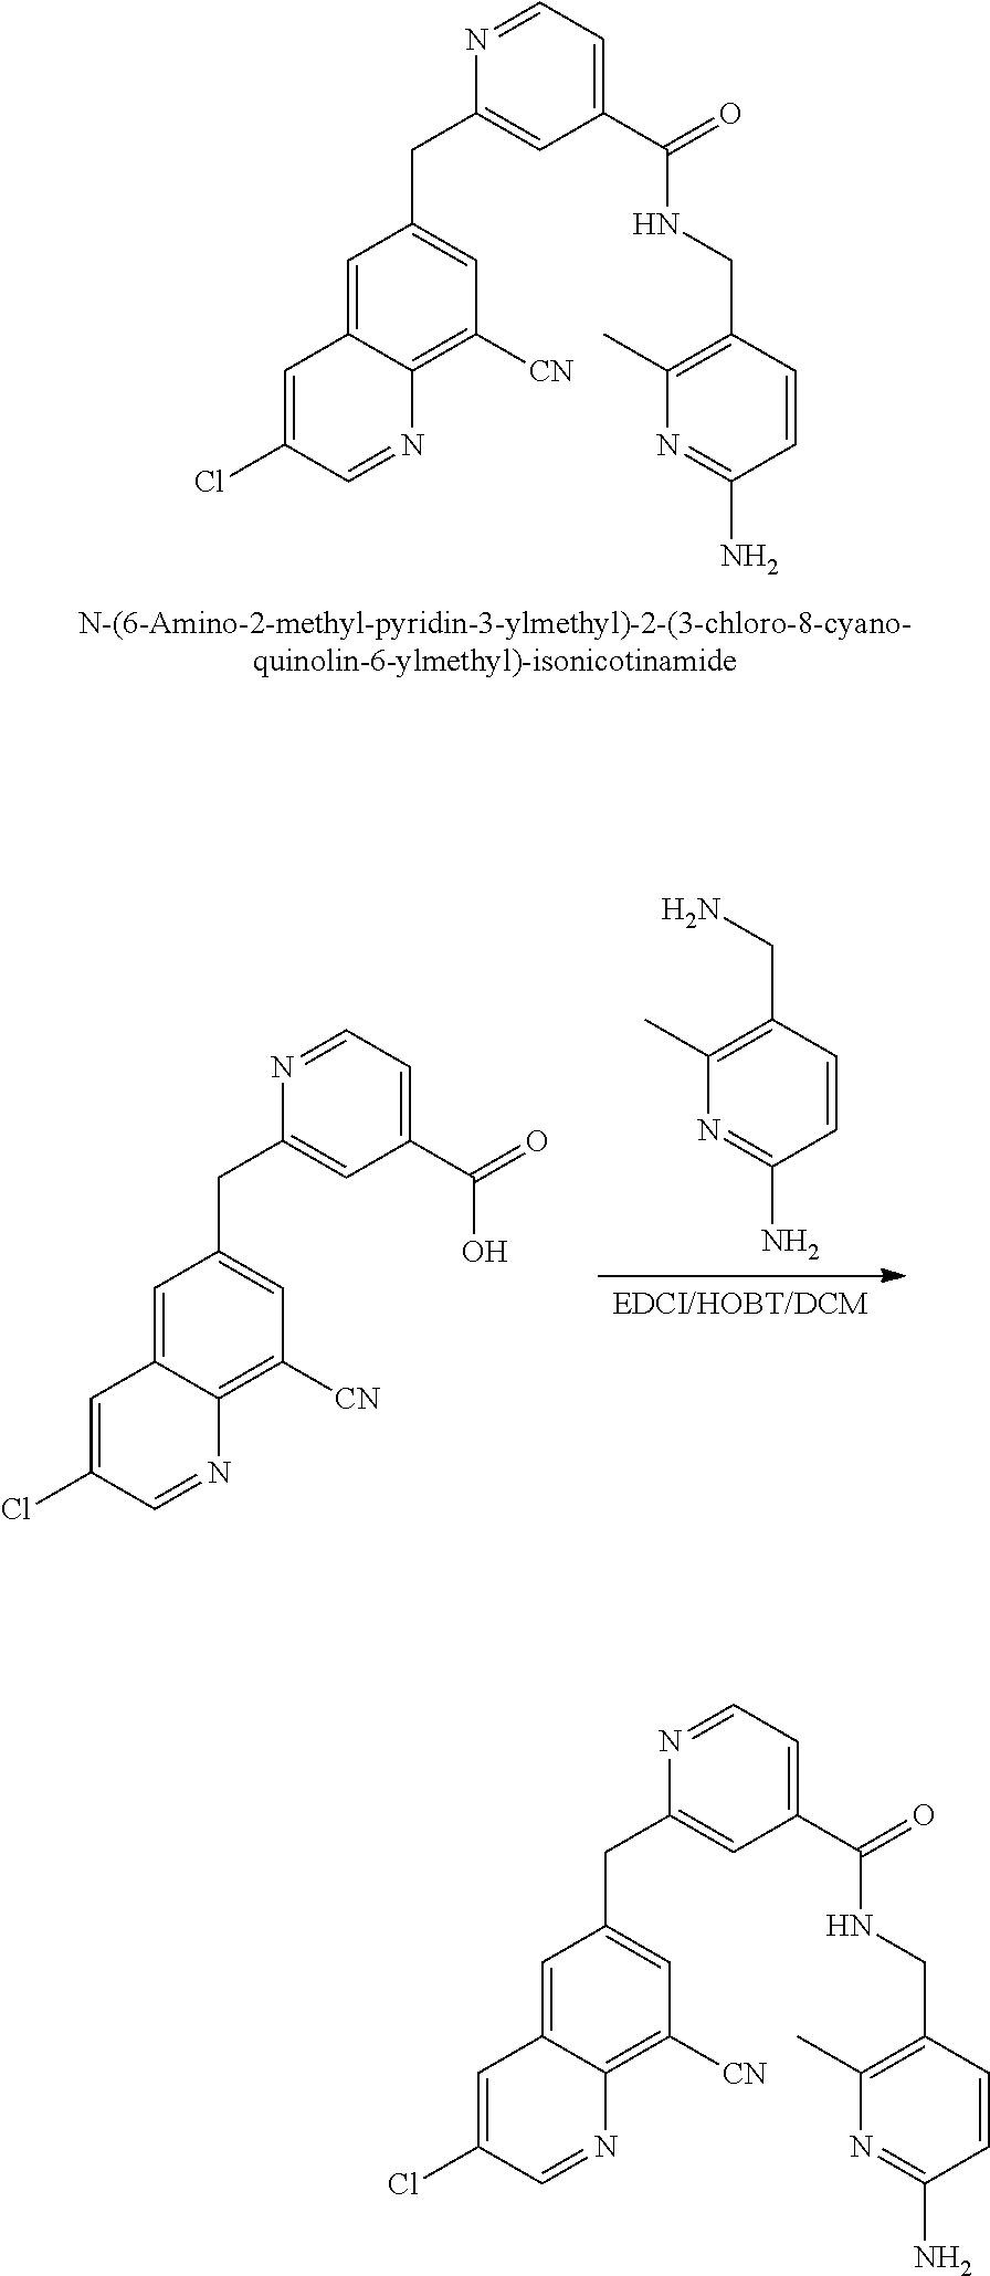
C1=C2C(=C([CN])C=C1CC1=CC(C(=O)NCC3=C(C)N=C(N)C=C3)=CC=N1)N=CC(Cl)=C2.[EDCI/HOBT/DCM].NCC1=C(C)N=C(N)C=C1.C1=C2C(=C([CN])C=C1CC1=CC(C(=O)O)=CC=N1)N=CC(Cl)=C2.C1=C2C(=C([CN])C=C1CC1=CC(C(=O)NCC3=C(C)N=C(N)C=C3)=CC=N1)N=CC(Cl)=C2
